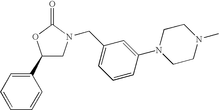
C1=CC=CC(C2CN(CC3=CC=CC(N4CCN(C)CC4)=C3)C(=O)O2)=C1
